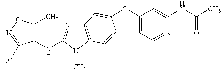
O(C1=CC=NC(NC(C)=O)=C1)C1=CC2=C(N(C)C(NC3=C(C)ON=C3C)=N2)C=C1
